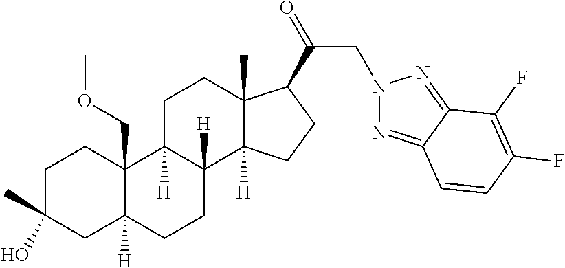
C1C(C)(O)CC2([H])C(COC)(C1)C1([H])C([H])(CC2)C2([H])C(C)(CC1)C(C(=O)CN1N=C3C(=N1)C(F)=C(F)C=C3)CC2
